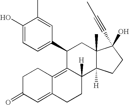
C1C(=O)C=C2C(=C3C([H])(CC2)C2([H])C(C)(CC3C3=CC=C(O)C(C)=C3)C(O)(C#CC)CC2)C1
